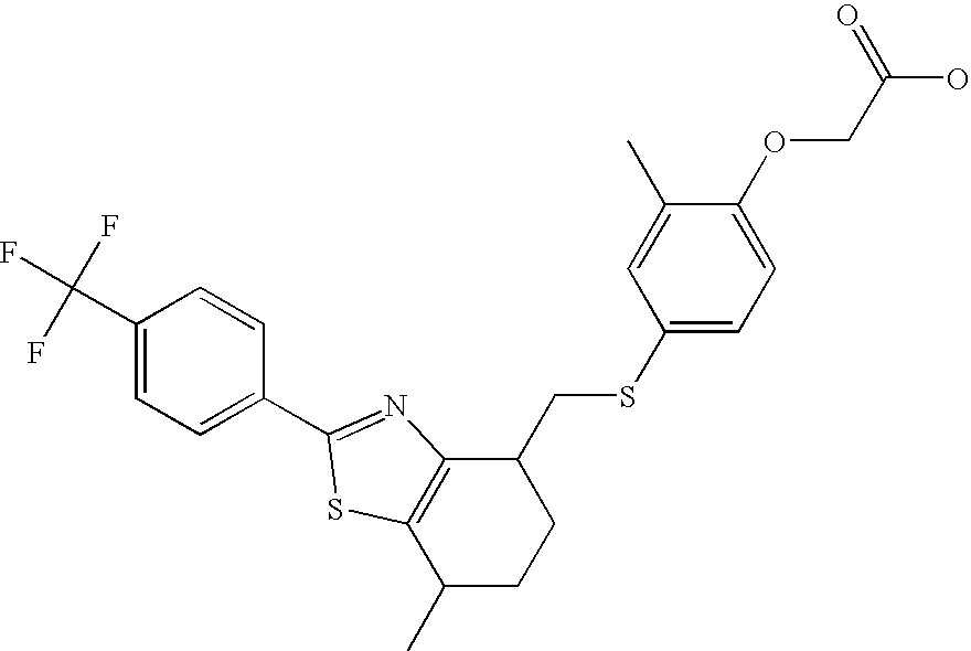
C1(C(F)(F)F)=CC=C(C2=NC3=C(C(C)CCC3CSC3=CC=C(OCC(=O)O)C(C)=C3)S2)C=C1
